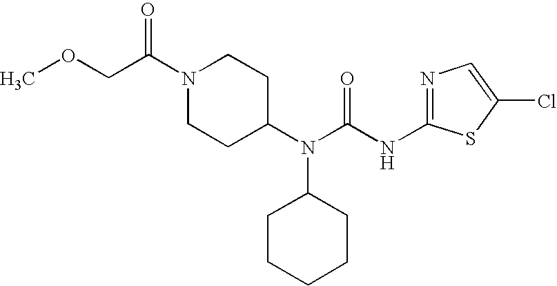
COCC(N1CCC(N(C(NC2=NC=C(Cl)S2)=O)C2CCCCC2)CC1)=O
